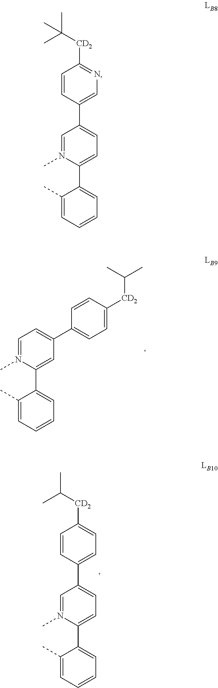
C1=N(C)C(C2=CC=CC=C2C)=CC=C1C1=CN=C([CD2]C(C)(C)C)C=C1.C1=N(C)C(C2=CC=CC=C2C)=CC(C2=CC=C([CD2]C(C)C)C=C2)=C1.C1=N(C)C(C2=CC=CC=C2C)=CC=C1C1=CC=C([CD2]C(C)C)C=C1
